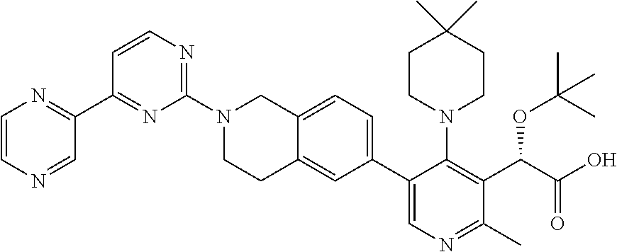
C1=CN=C(N2CCC3=CC(C4=CN=C(C)C(C(OC(C)(C)C)C(=O)O)=C4N4CCC(C)(C)CC4)=CC=C3C2)N=C1C1=NC=CN=C1
